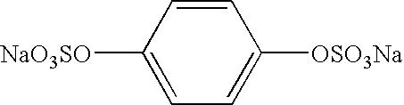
C1([NaO3SO])=CC=C([OSO3Na])C=C1
